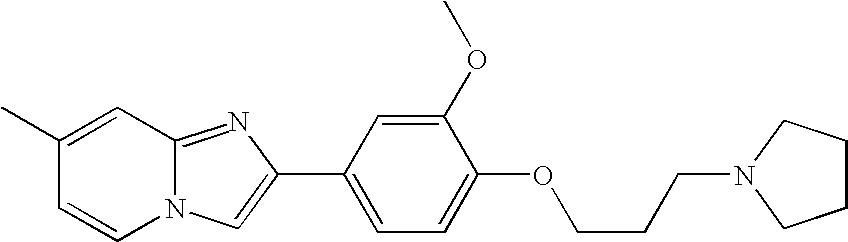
C1(C)=CC2=NC(C3=CC=C(OCCCN4CCCC4)C(OC)=C3)=CN2C=C1
